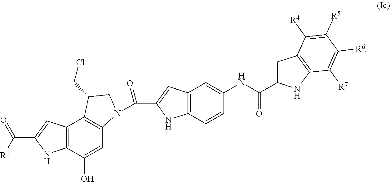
C12=C(C(O)=CC3=C1C(CCl)CN3C(C1=CC3=C(N1)C=CC(NC(C1=CC4=C(N1)C([R7])=C([R6])C([R5])=C4[R4])=O)=C3)=O)NC(C([R1])=O)=C2
